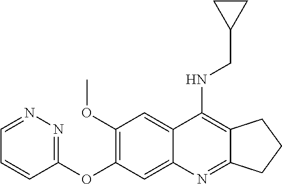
C12=NC3=CC(OC4=NN=CC=C4)=C(OC)C=C3C(NCC3CC3)=C1CCC2
